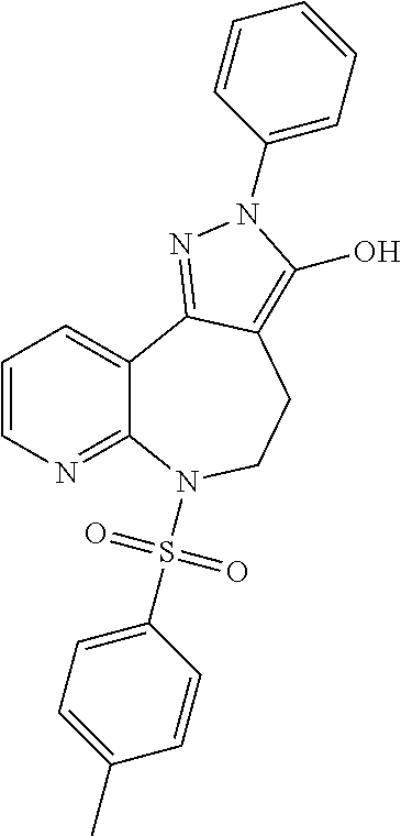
C1=CN=C2C(=C1)C1=NN(C3=CC=CC=C3)C(O)=C1CCN2S(C1=CC=C(C)C=C1)(=O)=O
